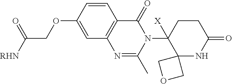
C1=CC2=C(C=C1OCC([RHN])=O)N=C(C)N(C1([X])C3(NC(=O)CC1)COC3)C2=O
